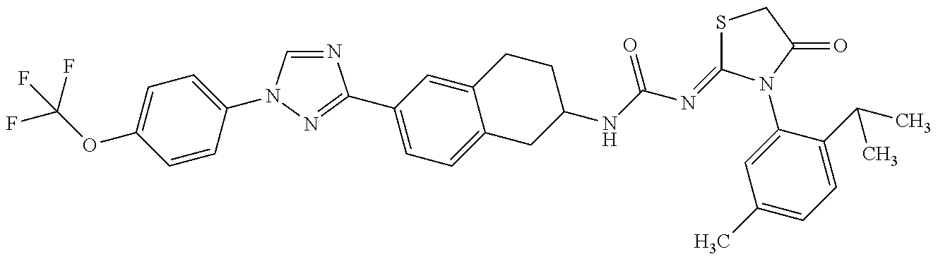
C(OC1=CC=C(N2C=NC(C3=CC=C4C(=C3)CCC(NC(N=C3SCC(=O)N3C3=CC(C)=CC=C3C(C)C)=O)C4)=N2)C=C1)(F)(F)F
